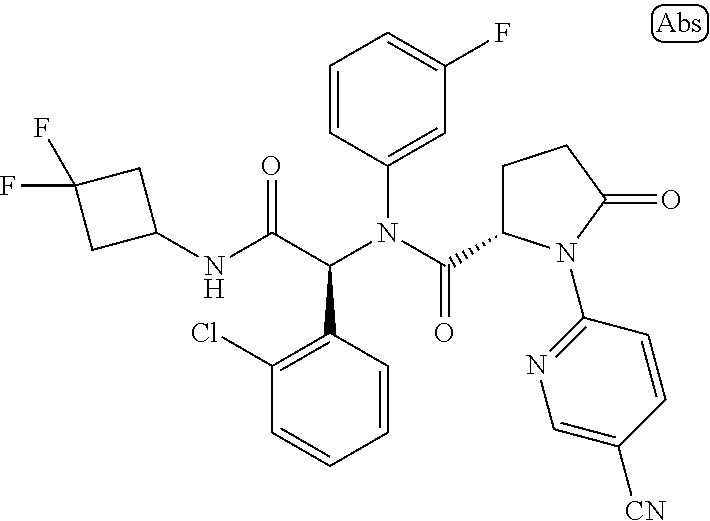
C1=CC(C(C(NC2CC(F)(F)C2)=O)N(C(=O)C2CCC(=O)N2C2=NC=C([CN])C=C2)C2=CC(F)=CC=C2)=C(Cl)C=C1
